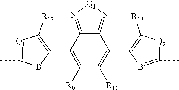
C12=N[Q1]N=C1C(C1=C([R13])[Q1]=C(C)[B1]1)=C([R9])C([R10])=C2C1=C([R13])[Q2]C(C)=[B1]1
